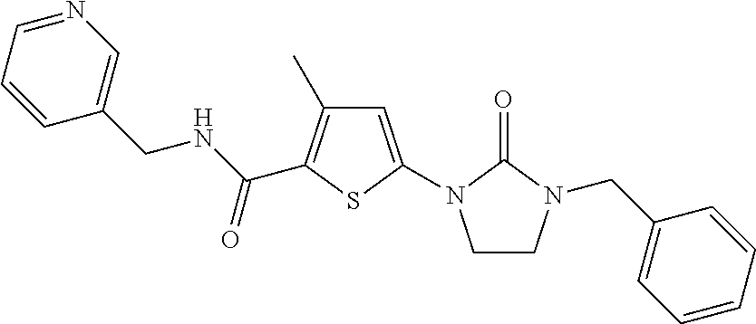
C1=C(N2CCN(CC3=CC=CC=C3)C2=O)SC(C(NCC2=CN=CC=C2)=O)=C1C
